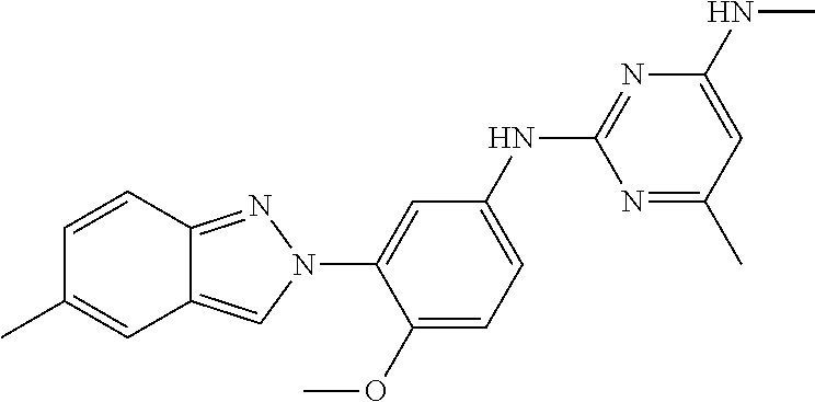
C1=C(NC2=NC(NC)=CC(C)=N2)C=C(N2C=C3C(=N2)C=CC(C)=C3)C(OC)=C1
